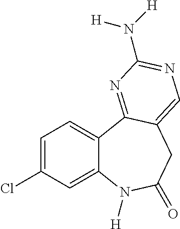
C1=C(Cl)C=C2C(=C1)C1=NC(N([H])[H])=NC=C1CC(=O)N2[H]
